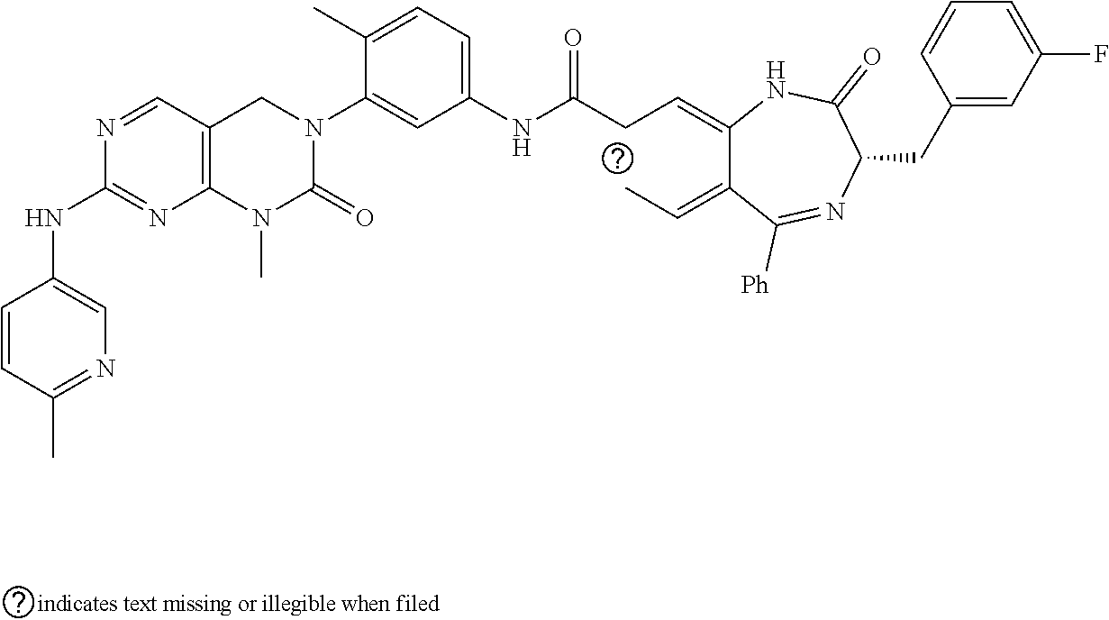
C1=CC(C)=NC=C1NC1=NC2=C(C=N1)CN(C1=CC(NC(CC=C3C(=CC)C([Ph])=NC(CC4=CC(F)=CC=C4)C(=O)N3)=O)=CC=C1C)C(=O)N2C
